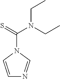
C1=CN(C(=S)N(CC)CC)C=N1
